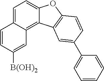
C12=C3C(=CC=C1C=CC([B(OH)2])=C2)OC1=C3C=C(C2=CC=CC=C2)C=C1
